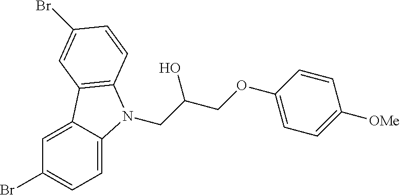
C1=C2C(=CC=C1Br)N(CC(COC1=CC=C([OMe])C=C1)O)C1=C2C=C(Br)C=C1
